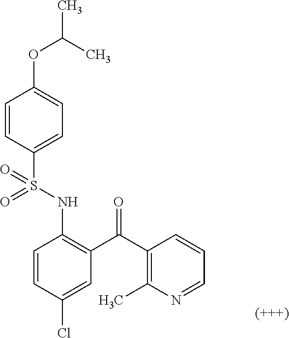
C1=CC(Cl)=CC(C(C2=C(C)N=CC=C2)=O)=C1NS(C1=CC=C(OC(C)C)C=C1)(=O)=O
